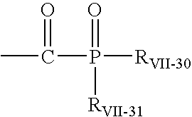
CC(=O)P([RVII-31])(=O)[RVII-30]
